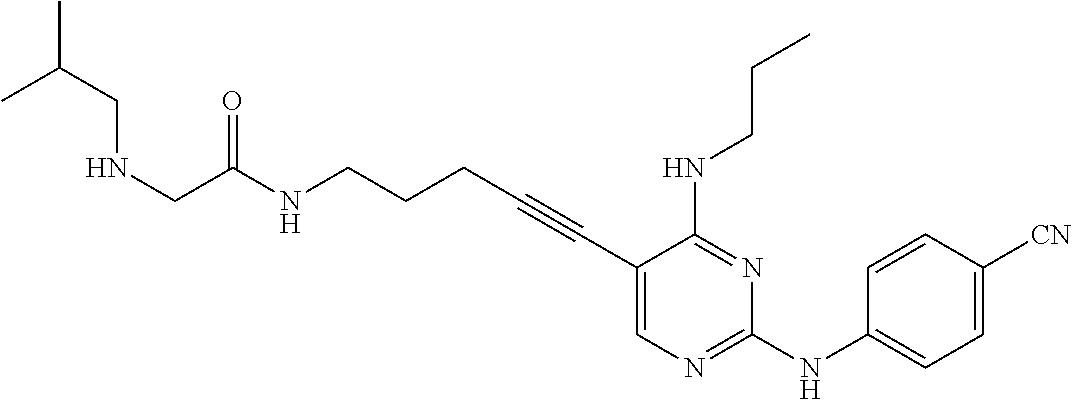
C1(C#CCCCNC(=O)CNCC(C)C)=CN=C(NC2=CC=C([CN])C=C2)N=C1NCCC
